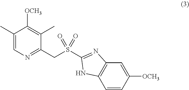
C1(C)=CN=C(CS(=O)(C2=NC3=C(C=CC([OCH3])=C3)N2)=O)C(C)=C1[OCH3]
